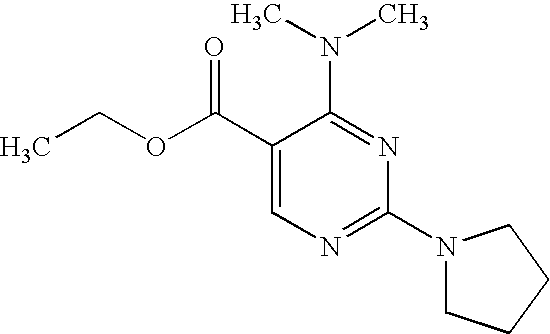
C1(C(OCC)=O)=CN=C(N2CCCC2)N=C1N(C)C
